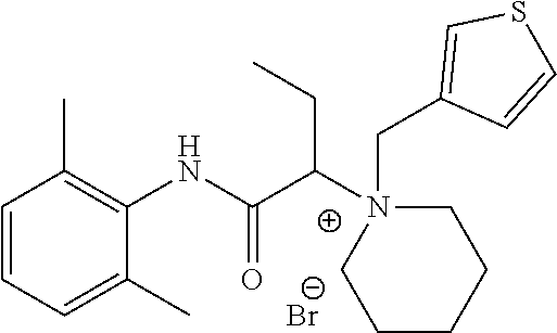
C1=CC=C(C)C(NC(C(N2(CC3=CSC=C3)CCCCC2)CC)=O)=C1C.[Br-]
